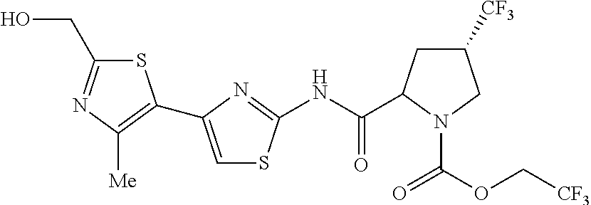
N(C(=O)C1CC([CF3])CN1C(OC[CF3])=O)C1=NC(C2=C([Me])N=C(CO)S2)=CS1
